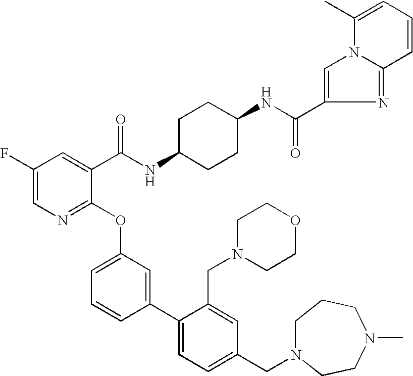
C1(C(NC2CCC(NC(C3=CC(F)=CN=C3OC3=CC=CC(C4=CC=C(CN5CCCN(C)CC5)C=C4CN4CCOCC4)=C3)=O)CC2)=O)=CN2C(=N1)C=CC=C2C
